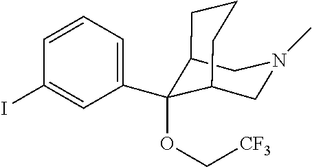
C12CN(C)CC(C1(OC[CF3])C1=CC=CC(I)=C1)CCC2
